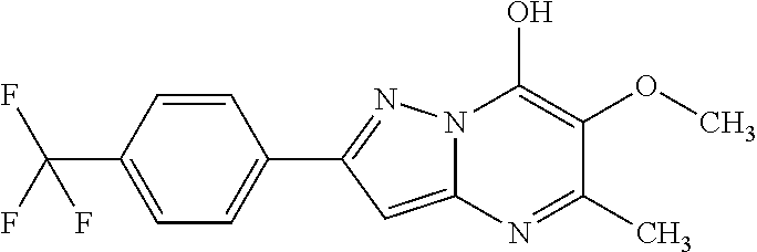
C12=CC(C3=CC=C(C(F)(F)F)C=C3)=NN1C(O)=C(OC)C(C)=N2
